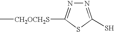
C[CH2OCH2S]C1=NN=C(S)S1
